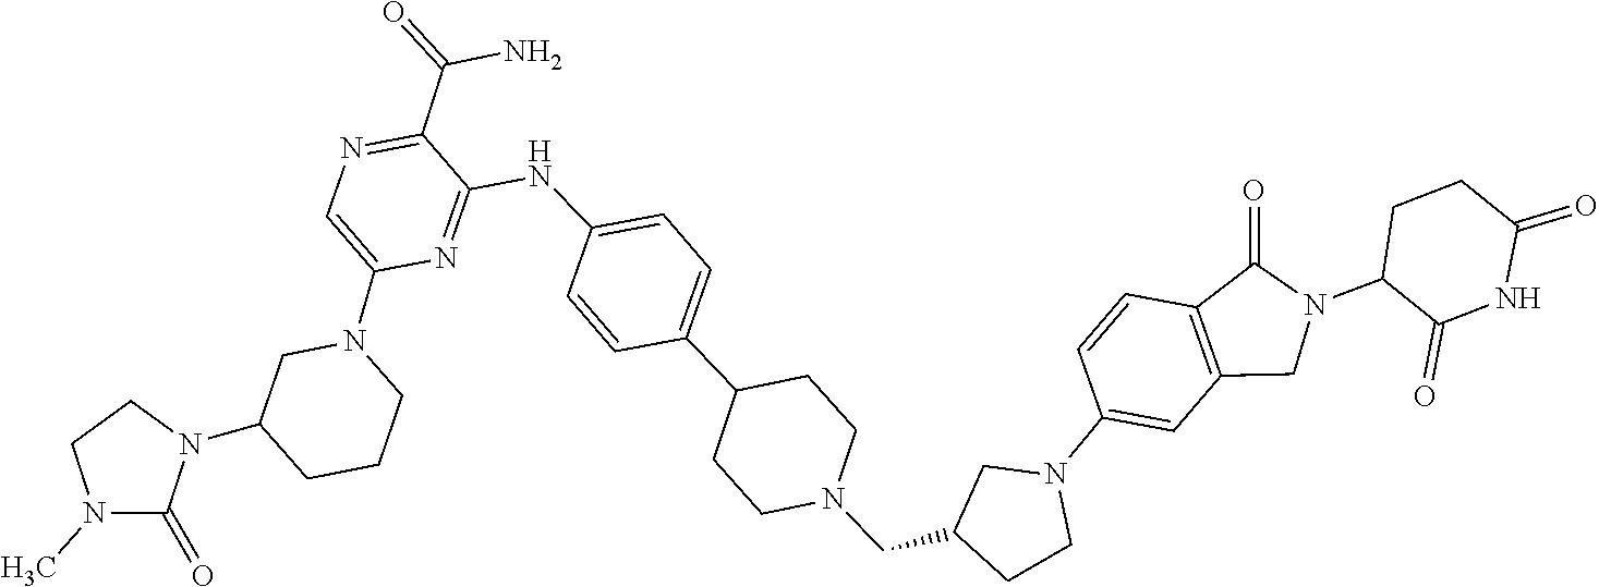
C1=CC2=C(CN(C3C(=O)NC(=O)CC3)C2=O)C=C1N1CC(CN2CCC(C3=CC=C(NC4=NC(N5CC(N6C(=O)N(C)CC6)CCC5)=CN=C4C(=O)N)C=C3)CC2)CC1
